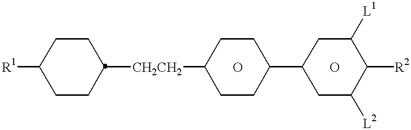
[R1]C1CCC([CH2CH2]C2CCC(C3CC([L2])C([R2])C([L1])C3)CC2)CC1.O.O
